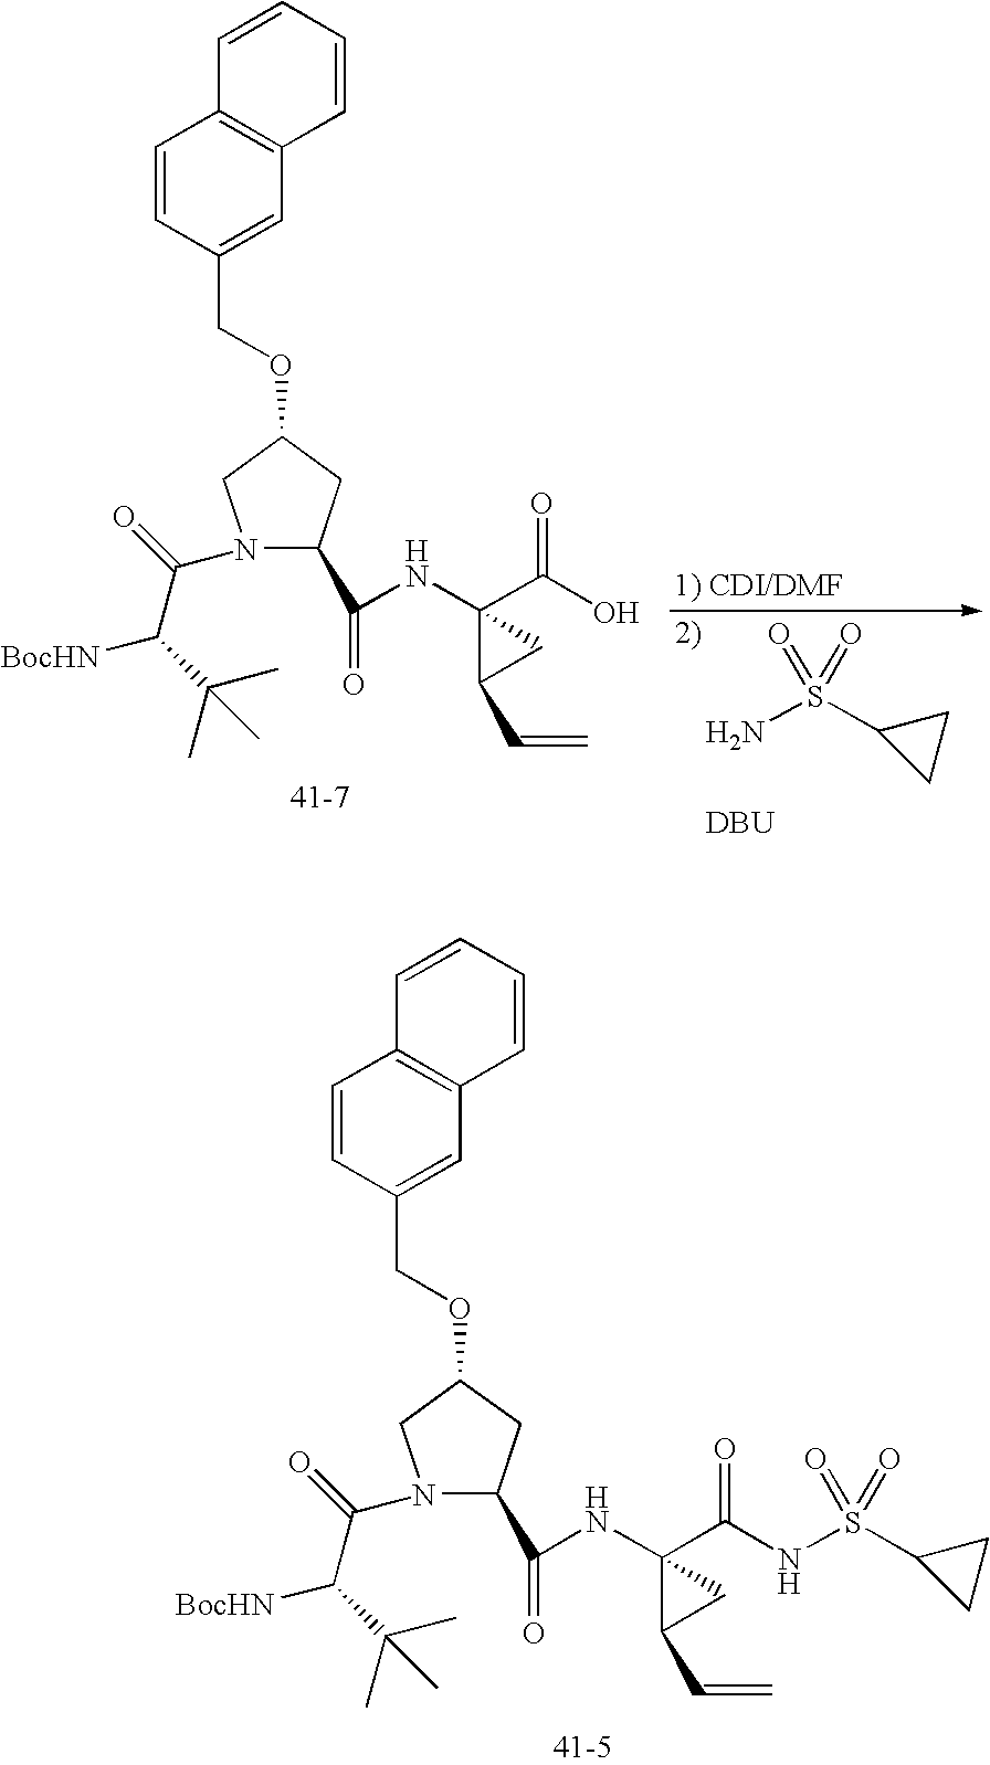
N1(C(C([BocHN])C(C)(C)C)=O)C(C(NC2(C(NS(C3CC3)(=O)=O)=O)C(C=C)C2)=O)CC(OCC2=CC3=C(C=C2)C=CC=C3)C1.NS(C1CC1)(=O)=O.[DBU].N1(C(C([BocHN])C(C)(C)C)=O)C(C(NC2(C(O)=O)C(C=C)C2)=O)CC(OCC2=CC3=C(C=C2)C=CC=C3)C1
